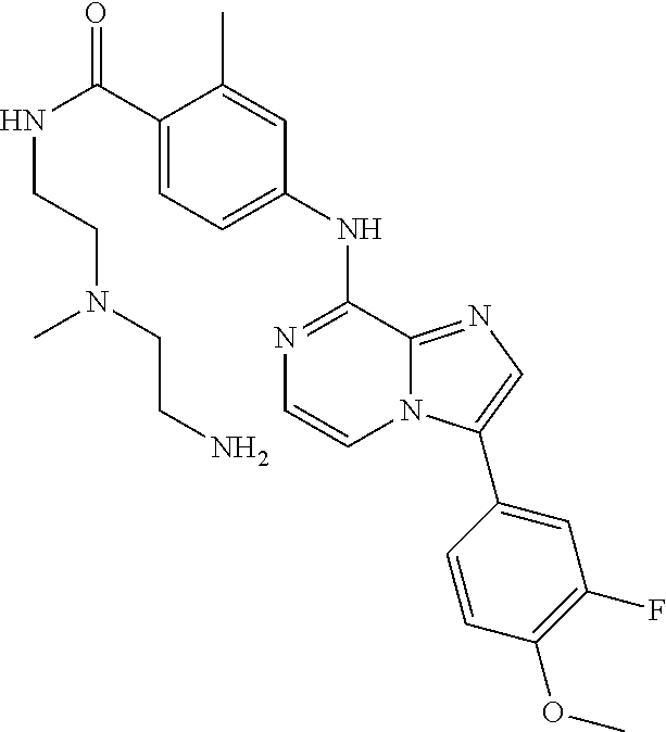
C1(NC2=NC=CN3C2=NC=C3C2=CC(F)=C(OC)C=C2)=CC=C(C(NCCN(CCN)C)=O)C(C)=C1
